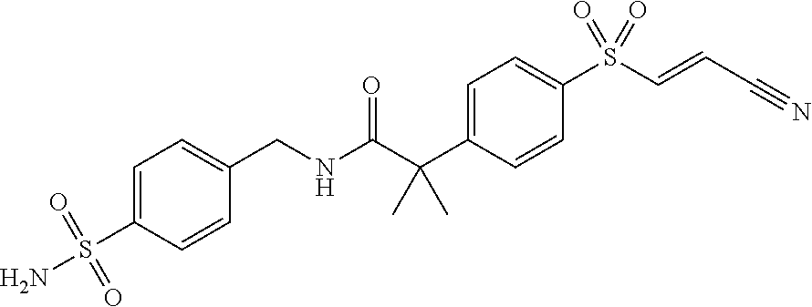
N(C(C(C1=CC=C(S(C=CC#N)(=O)=O)C=C1)(C)C)=O)CC1=CC=C(S(N)(=O)=O)C=C1
